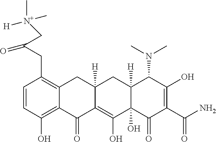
C1=CC(O)=C2C(=C1CC(C[N+](C)([H])C)=O)CC1([H])C(=C(O)C3(O)C([H])(C1)C(N(C)C)C(O)=C(C(N)=O)C3=O)C2=O
